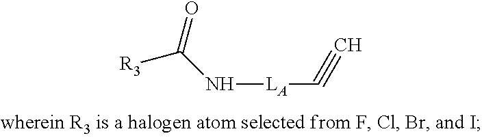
N([LA]C#C)C([R3])=O
